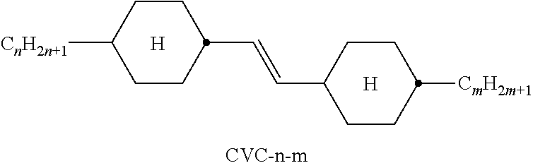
[H].[CnH2n+1]C1CCC(C=CC2CCC([CmH2m+1])CC2)CC1.[H]
